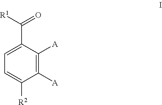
C1([A])=C([A])C(C([R1])=O)=CC=C1[R2]
